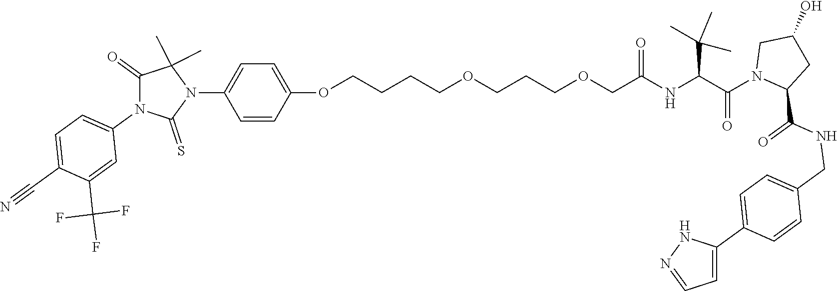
C(NC(C(N1CC(O)CC1C(NCC1=CC=C(C2=CC=NN2)C=C1)=O)=O)C(C)(C)C)(=O)COCCCOCCCCOC1=CC=C(N2C(C)(C)C(=O)N(C3=CC=C(C#N)C(C(F)(F)F)=C3)C2=S)C=C1
